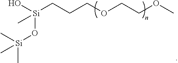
O[Si](CCCOCCOC)(O[Si](C)(C)C)C
